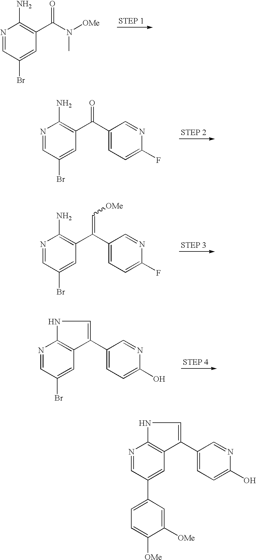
N1=CC(Br)=CC(C(=O)N(C)[OMe])=C1N.N1=CC(Br)=CC(C(=O)C2=CC=C(F)N=C2)=C1N.N1=CC(Br)=CC(C(=C[OMe])C2=CC=C(F)N=C2)=C1N.N1=CC(Br)=CC2=C1NC=C2C1=CC=C(O)N=C1.N1=CC(C2=CC=C([OMe])C([OMe])=C2)=CC2=C1NC=C2C1=CC=C(O)N=C1
